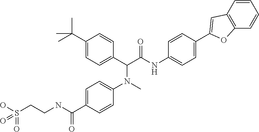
C1(C(C)(C)C)=CC=C(C(C(NC2=CC=C(C3=CC4=C(C=CC=C4)O3)C=C2)=O)N(C2=CC=C(C(=O)NCCS(O)(=O)=O)C=C2)C)C=C1
